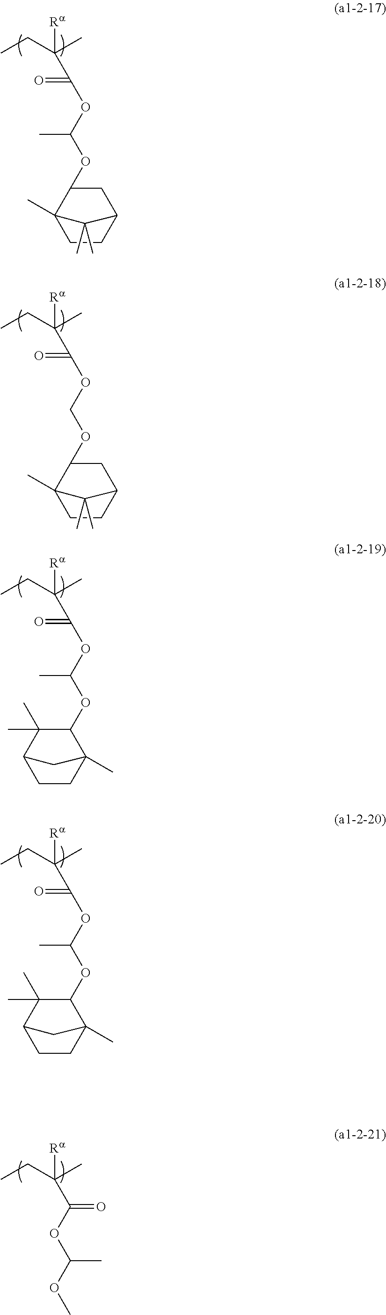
[Ra]C(C(=O)OC(OC1CC2CCC1(C)C2(C)C)C)(C)CC.[Ra]C(C(=O)OCOC1CC2CCC1(C)C2(C)C)(C)CC.C([Ra])(C)(CC)C(=O)OC(OC1C2(C)CCC(C1(C)C)C2)C.C([Ra])(C)(CC)C(=O)OC(OC1C2(C)CCC(C1(C)C)C2)C.C([Ra])(C)(CC)C(OC(OC)C)=O
